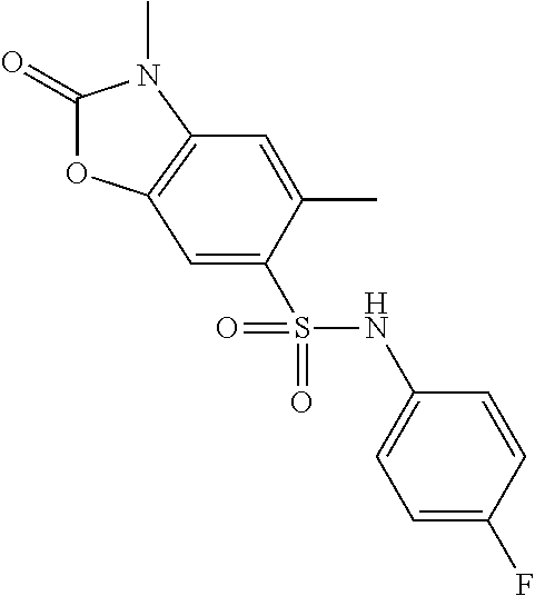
C1(=O)OC2=C(N1C)C=C(C)C(S(NC1=CC=C(F)C=C1)(=O)=O)=C2
